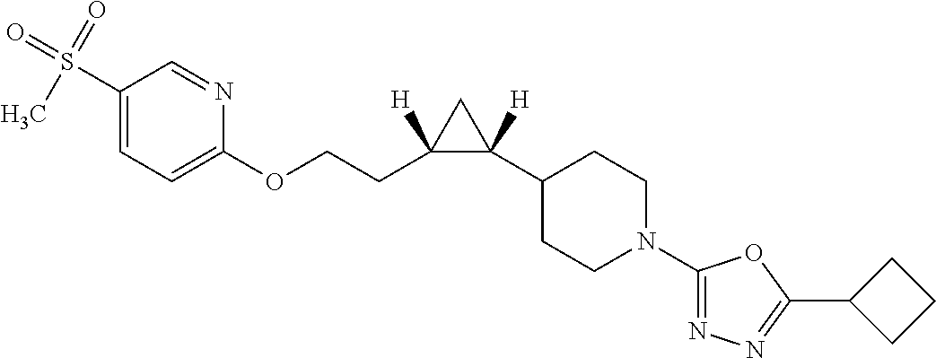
C1(S(=O)(=O)C)=CC=C(OCCC2([H])C([H])(C3CCN(C4=NN=C(C5CCC5)O4)CC3)C2)N=C1
